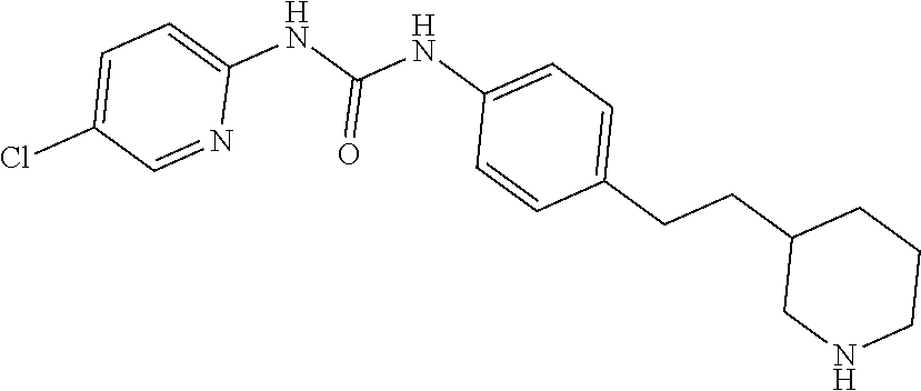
C1(CCC2=CC=C(NC(NC3=CC=C(Cl)C=N3)=O)C=C2)CNCCC1
